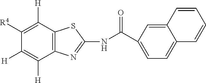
C12=C(SC(NC(C3=CC=C4C(=C3)C=CC=C4)=O)=N1)C([H])=C([R4])C([H])=C2[H]
